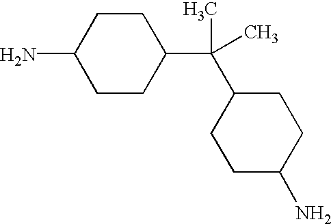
C1(N)CCC(C(C)(C)C2CCC(N)CC2)CC1
